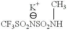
[CF3SO2NSO2NH]C
